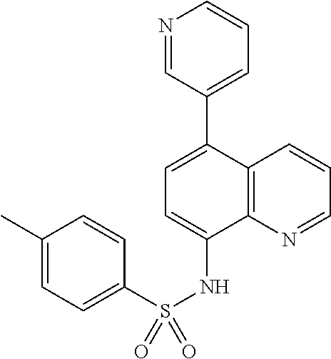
C1=C(C2=CC=CN=C2)C2=C(C(NS(C3=CC=C(C)C=C3)(=O)=O)=C1)N=CC=C2
